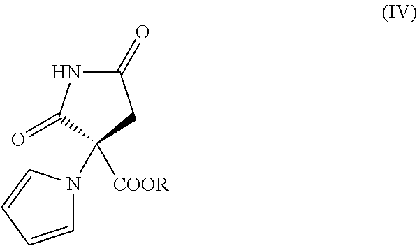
C1(=O)NC(=O)C(N2C=CC=C2)([COOR])C1
